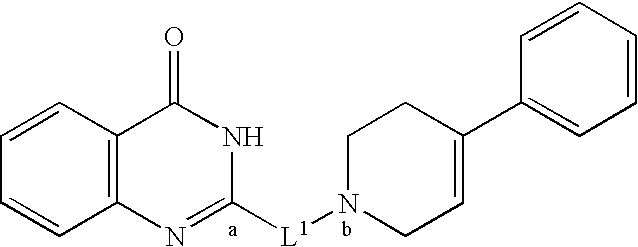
C1=CC=CC2=C1C(=O)NC([L1]N1CC=C(C3=CC=CC=C3)CC1)=N2
